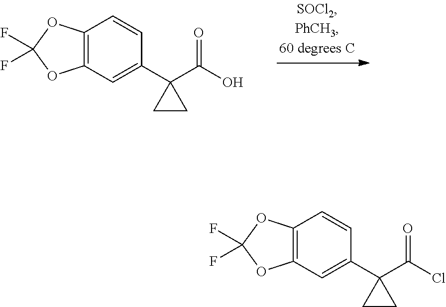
C12=C(OC(F)(F)O1)C=CC(C1(C(O)=O)CC1)=C2.C12=C(OC(F)(F)O1)C=CC(C1(C(Cl)=O)CC1)=C2
